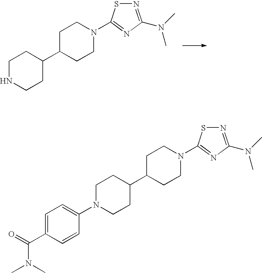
C1NCCC(C2CCN(C3=NC(N(C)C)=NS3)CC2)C1.C1N(C2=CC=C(C(=O)N(C)C)C=C2)CCC(C2CCN(C3=NC(N(C)C)=NS3)CC2)C1
